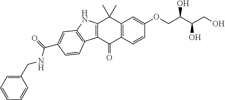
C12=C(C=CC(OCC(C(CO)O)O)=C1)C(=O)C1=C(C2(C)C)NC2=C1C=CC(C(=O)NCC1=CC=CC=C1)=C2
